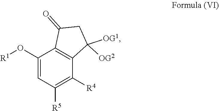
C1(O[R1])=CC([R5])=C([R4])C2=C1C(=O)CC2([OG2])[OG1]
